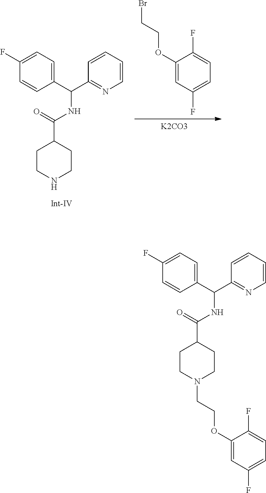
[K2CO3].C1CNCCC1C(NC(C1=CC=C(F)C=C1)C1=NC=CC=C1)=O.C1(OCCBr)=CC(F)=CC=C1F.C1CN(CCOC2=CC(F)=CC=C2F)CCC1C(NC(C1=CC=C(F)C=C1)C1=NC=CC=C1)=O
